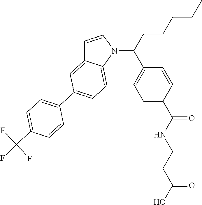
C1(C(CCCCC)N2C3=CC=C(C4=CC=C(C(F)(F)F)C=C4)C=C3C=C2)=CC=C(C(NCCC(O)=O)=O)C=C1
